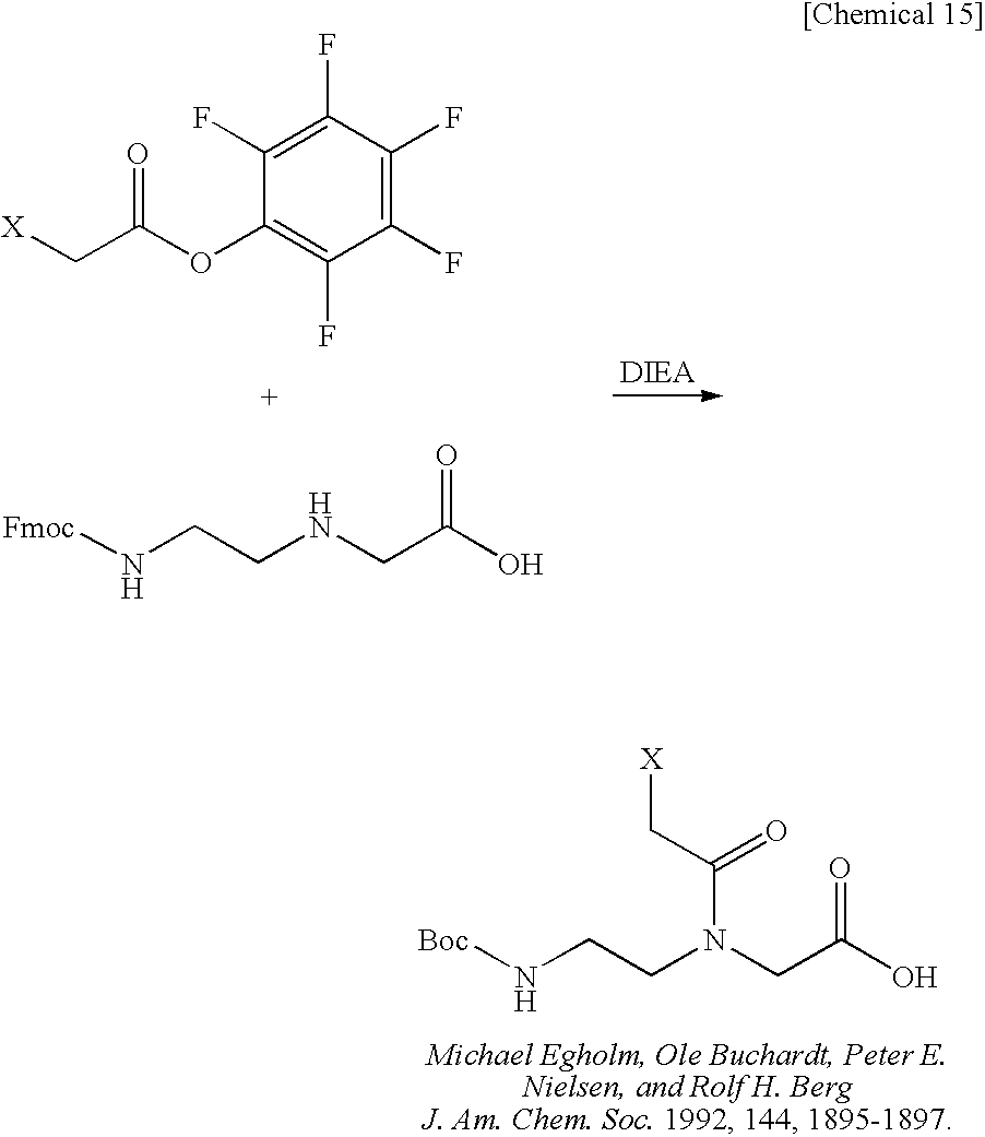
[Fmoc]NCCNCC(O)=O.[X]CC(OC1=C(F)C(F)=C(F)C(F)=C1F)=O.[Boc]NCCN(CC(O)=O)C(C[X])=O
